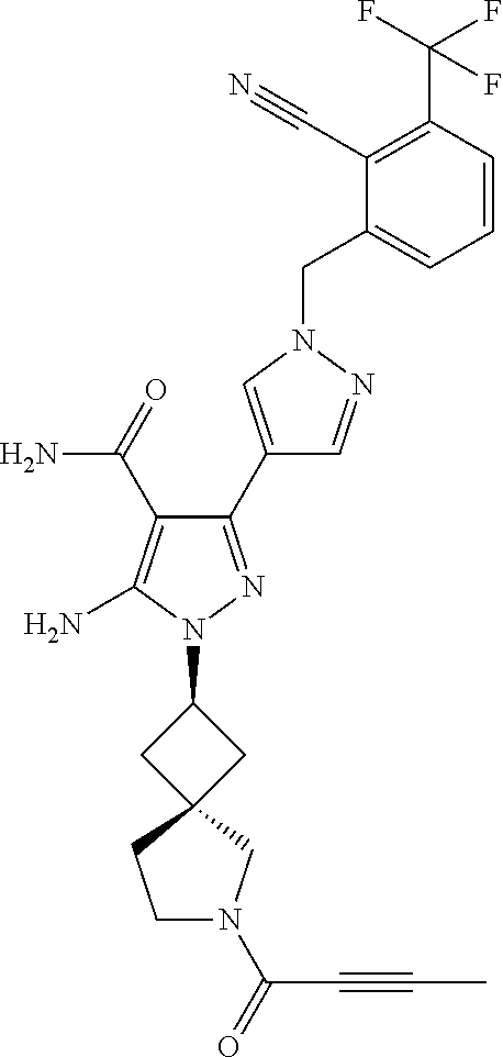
C1N(C(=O)C#CC)CC2(C1)CC(N1N=C(C3=CN(CC4=CC=CC(C(F)(F)F)=C4C#N)N=C3)C(C(N)=O)=C1N)C2
